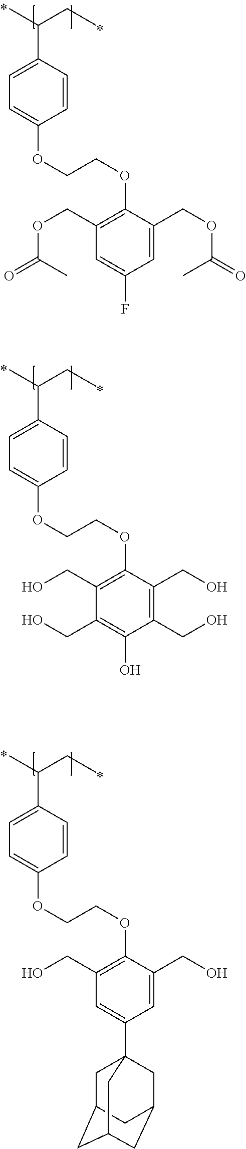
C1(C(CC)C)=CC=C(OCCOC2=C(COC(=O)C)C=C(F)C=C2COC(=O)C)C=C1.C1(C(CC)C)=CC=C(OCCOC2=C(CO)C(CO)=C(O)C(CO)=C2CO)C=C1.C1(C(CC)C)=CC=C(OCCOC2=C(CO)C=C(C34CC5CC(CC(C3)C5)C4)C=C2CO)C=C1
